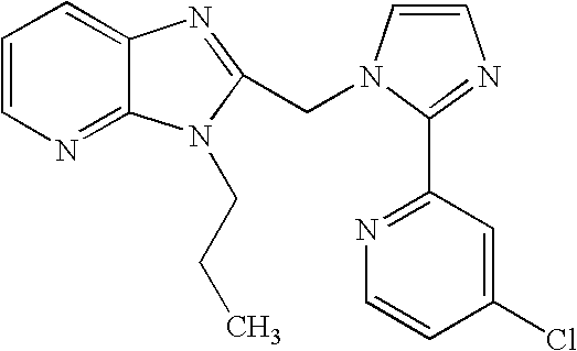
C1=CN=C2C(=C1)N=C(CN1C=CN=C1C1=NC=CC(Cl)=C1)N2CCC
